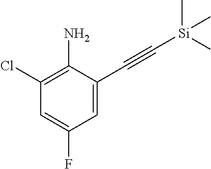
C1=C(C#C[Si](C)(C)C)C(N)=C(Cl)C=C1F
